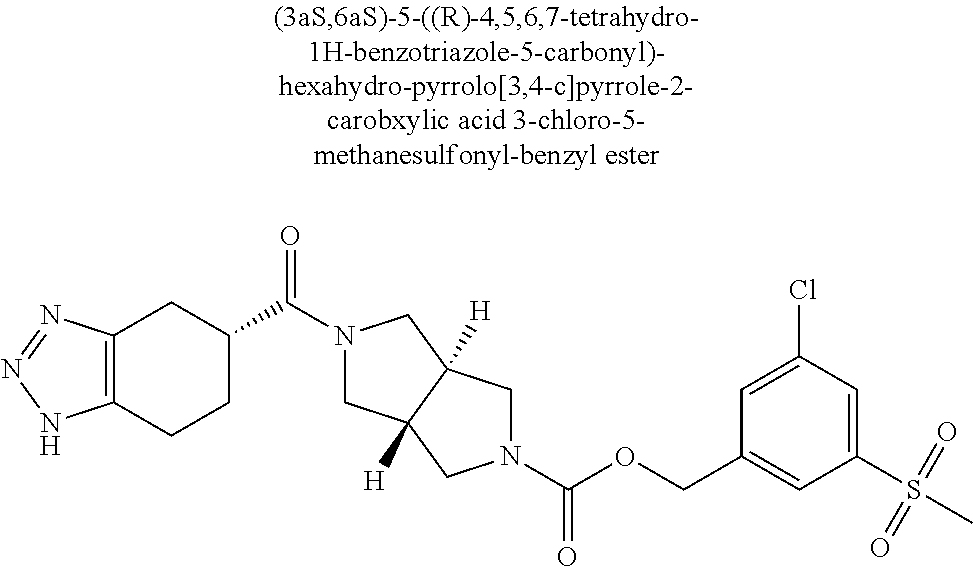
C1(C(=O)N2CC3([H])C([H])(C2)CN(C(=O)OCC2=CC(S(C)(=O)=O)=CC(Cl)=C2)C3)CC2=C(CC1)NN=N2
